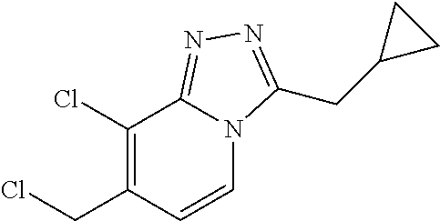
ClCC1=C(Cl)C2=NN=C(CC3CC3)N2C=C1
